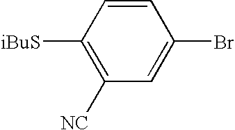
C1([iBuS])=C([NC])C=C(Br)C=C1
